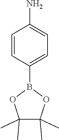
C1=CC(B2OC(C)(C)C(C)(C)O2)=CC=C1N
